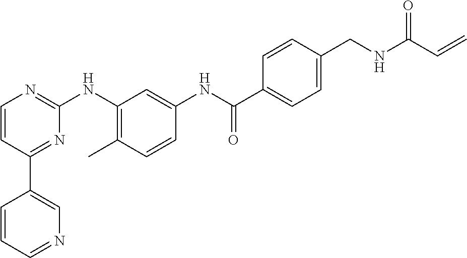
C1(C2=CN=CC=C2)=NC(NC2=C(C)C=CC(NC(C3=CC=C(CNC(C=C)=O)C=C3)=O)=C2)=NC=C1
